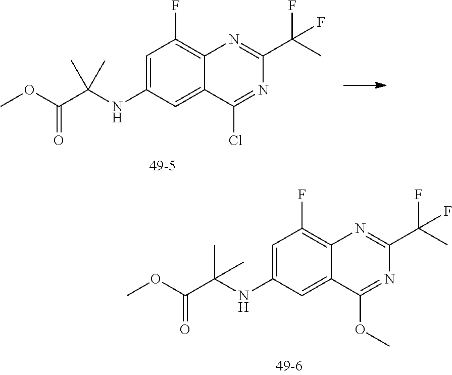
C1=C(NC(C(OC)=O)(C)C)C=C2C(=C1F)N=C(C(F)(C)F)N=C2OC.C1=C(NC(C(OC)=O)(C)C)C=C2C(=C1F)N=C(C(F)(C)F)N=C2Cl
